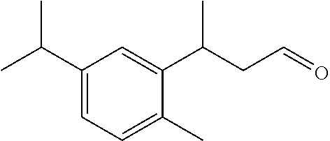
C1(C(C)C)=CC=C(C)C(C(CC=O)C)=C1
